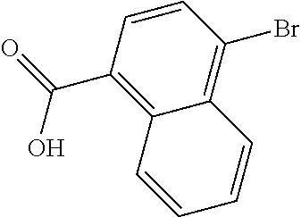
C1(C(=O)O)=C2C(=C(Br)C=C1)C=CC=C2
